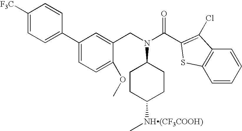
C1CC([NH(CF3COOH)]C)CCC1N(CC1=CC(C2=CC=C([F3C])C=C2)=CC=C1OC)C(=O)C1=C(Cl)C2=C(C=CC=C2)S1
